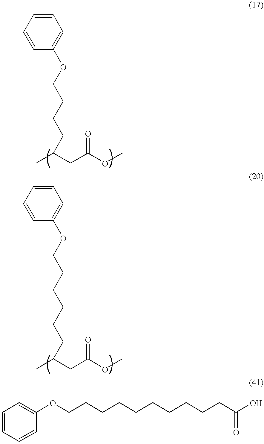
C1=CC(OCCCCC(C)CC(OC)=O)=CC=C1.C1=CC=CC(OCCCCCCCCCCC(=O)O)=C1.C1=CC(OCCCCCCC(C)CC(OC)=O)=CC=C1
